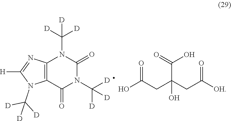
C12=C(C(=O)N(C([D])([D])[D])C(=O)N1C([D])([D])[D])N(C([D])([D])[D])C([H])=N2.OC(CC(CC([OH])=O)(O)C(=O)O)=O
